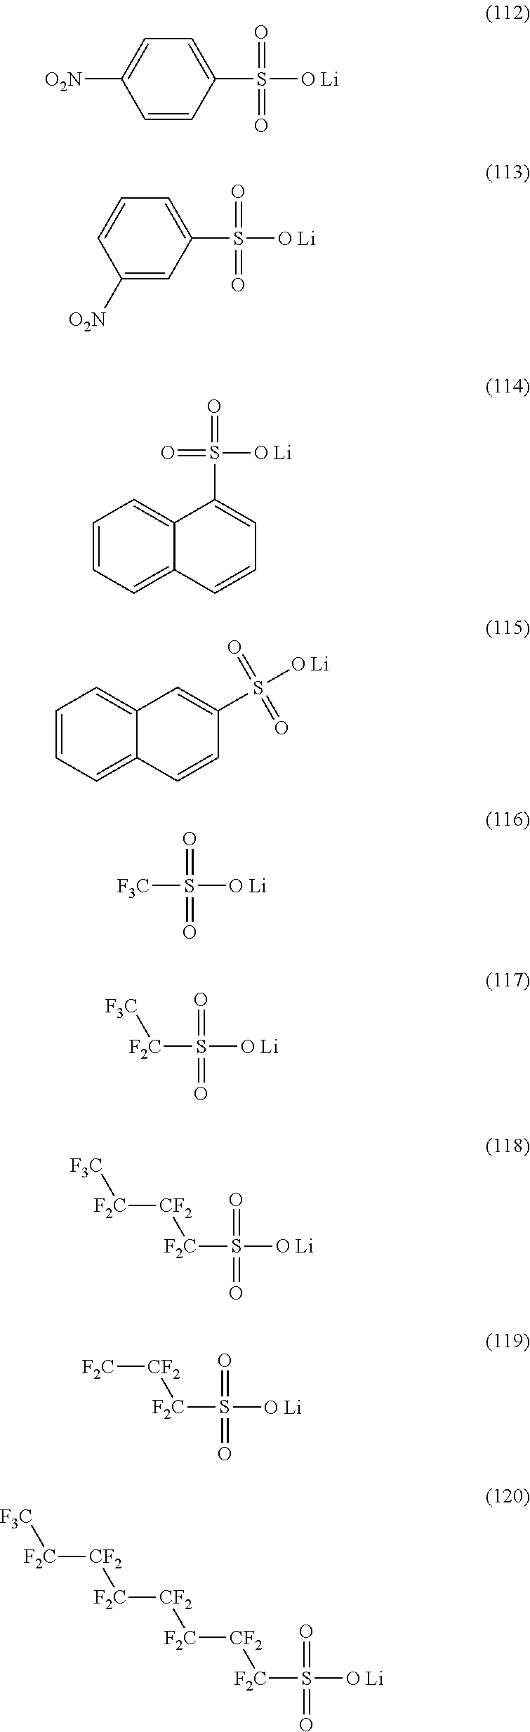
C1(S([O Li])(=O)=O)=CC=C([O2N])C=C1.C1(S([O Li])(=O)=O)=CC=CC([O2N])=C1.C1=CC=C2C(=C1)C(S(=O)(=O)[O Li])=CC=C2.C1=CC=C2C(=C1)C=C(S([O Li])(=O)=O)C=C2.[F3C]S([O Li])(=O)=O.[F2C](S([O Li])(=O)=O)[F3C].[F2C](S([O Li])(=O)=O)[CF2][F2C][F3C].[F2C](S([O Li])(=O)=O)[CF2][F2C].[F2C](S([O Li])(=O)=O)[CF2][F2C][CF2][F2C][CF2][F2C][F3C]
